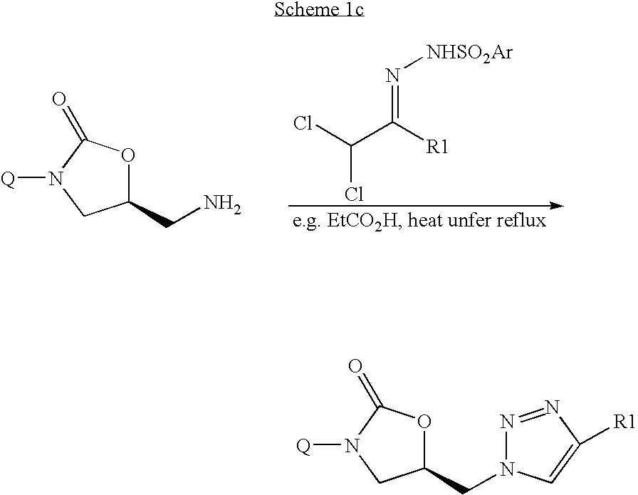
C1(CN)OC(=O)N([Q])C1.ClC(Cl)C(=N[NHSO2Ar])[R1].C1(CN2N=NC([R1])=C2)OC(=O)N([Q])C1
